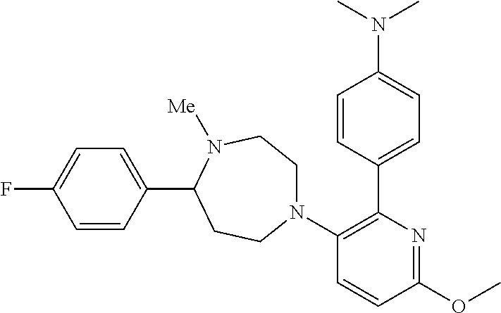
C1=CC(C2CCN(C3=C(C4=CC=C(N(C)C)C=C4)N=C(OC)C=C3)CCN2[Me])=CC=C1F
